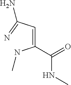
C(=CC(=N)N)(NC)C(=O)NC
